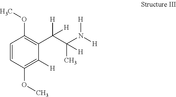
C1=CC(OC)=C([H])C(C(C(N([H])[H])(C)[H])([H])[H])=C1OC
